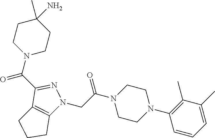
C(C(N1CCN(C2=C(C)C(C)=CC=C2)CC1)=O)N1C2=C(C(C(N3CCC(N)(C)CC3)=O)=N1)CCC2
